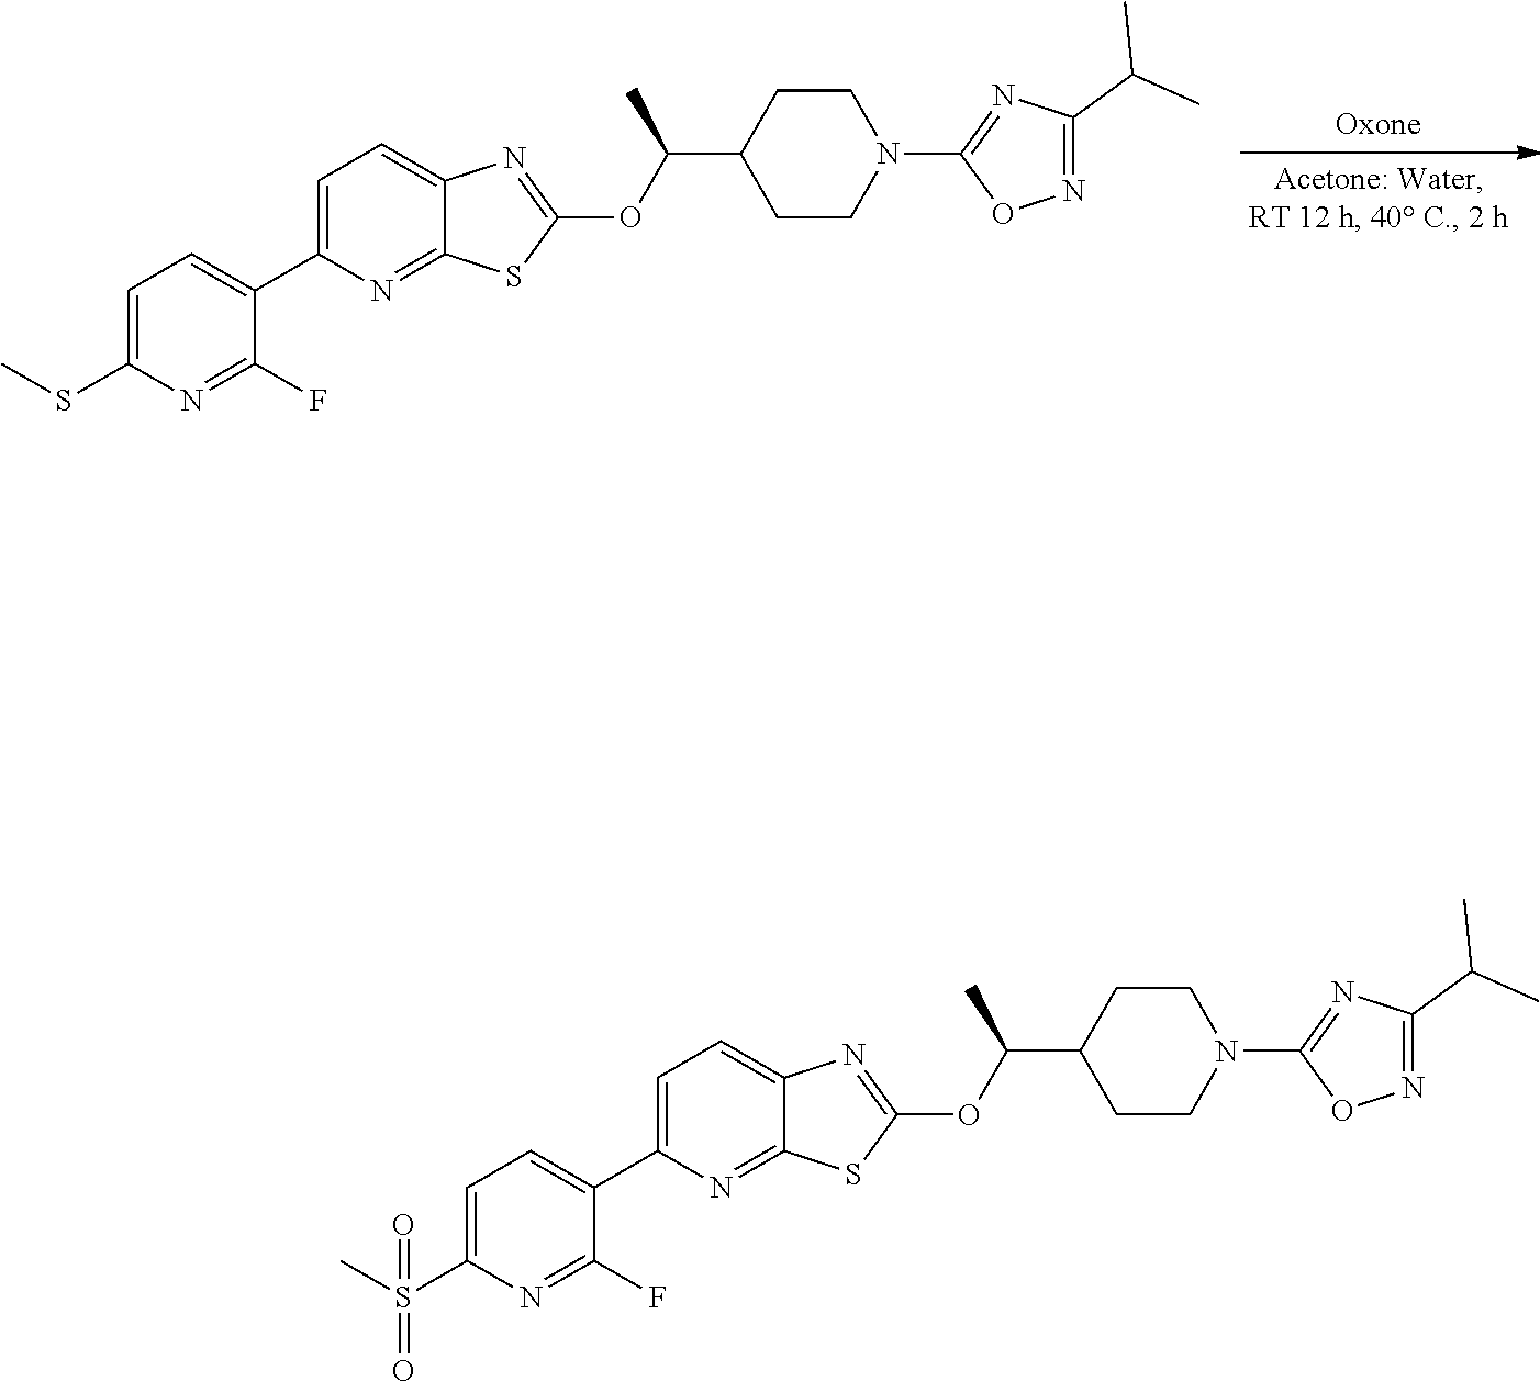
C12=NC(C3=CC=C(S(C)(=O)=O)N=C3F)=CC=C1N=C(OC(C)C1CCN(C3=NC(C(C)C)=NO3)CC1)S2.C12=NC(C3=CC=C(SC)N=C3F)=CC=C1N=C(OC(C)C1CCN(C3=NC(C(C)C)=NO3)CC1)S2
